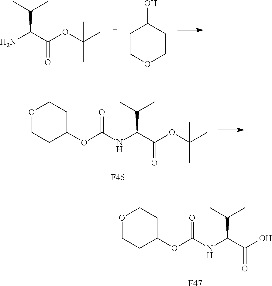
NC(C(OC(C)(C)C)=O)C(C)C.C1COCCC1O.O1CCC(OC(NC(C(OC(C)(C)C)=O)C(C)C)=O)CC1.[F46].O1CCC(OC(NC(C(O)=O)C(C)C)=O)CC1.[F47]
